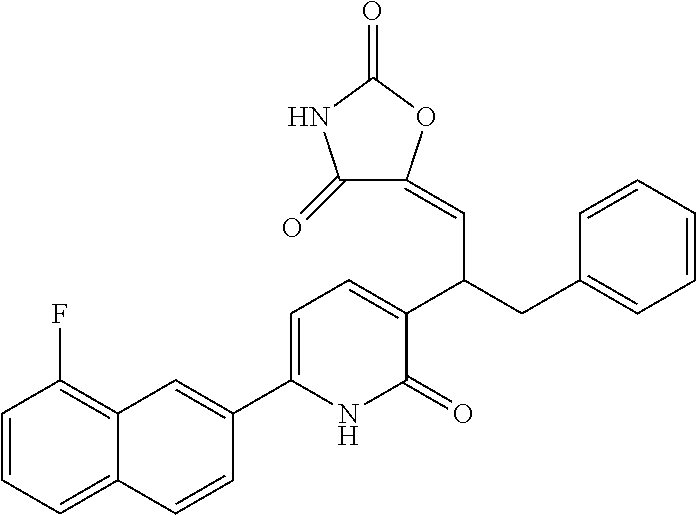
C1(C2=CC=C(C(C=C3C(=O)NC(=O)O3)CC3=CC=CC=C3)C(=O)N2)=CC2=C(F)C=CC=C2C=C1
